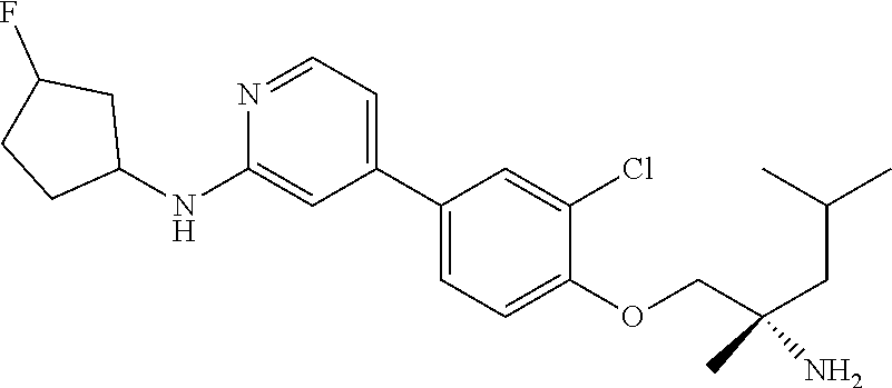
C1(C2=CC=NC(NC3CC(F)CC3)=C2)=CC=C(OCC(CC(C)C)(C)N)C(Cl)=C1
